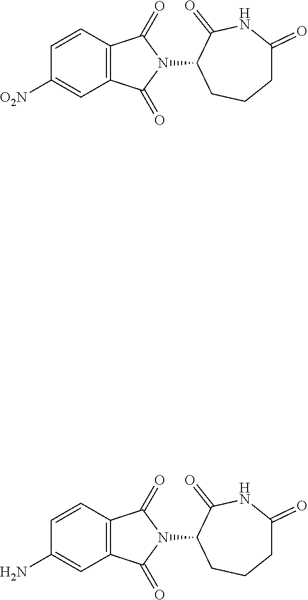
C1=CC([O2N])=CC2=C1C(=O)N(C1CCCC(=O)NC1=O)C2=O.C1=CC(N)=CC2=C1C(=O)N(C1CCCC(=O)NC1=O)C2=O
